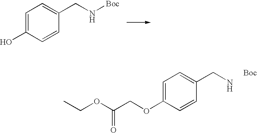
C1=C(O)C=CC(CN[Boc])=C1.C1=C(OCC(OCC)=O)C=CC(CN)=C1.[Boc]
